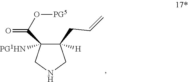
C1(CC=C)([H])C(C(O[PG5])=O)([PG1HN])CNC1
